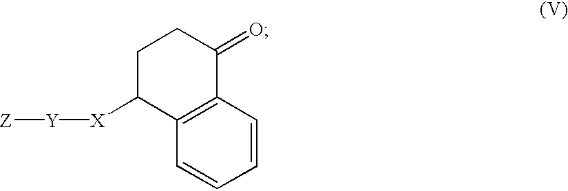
C1C([X][Y][Z])C2=C(C(=O)C1)C=CC=C2
